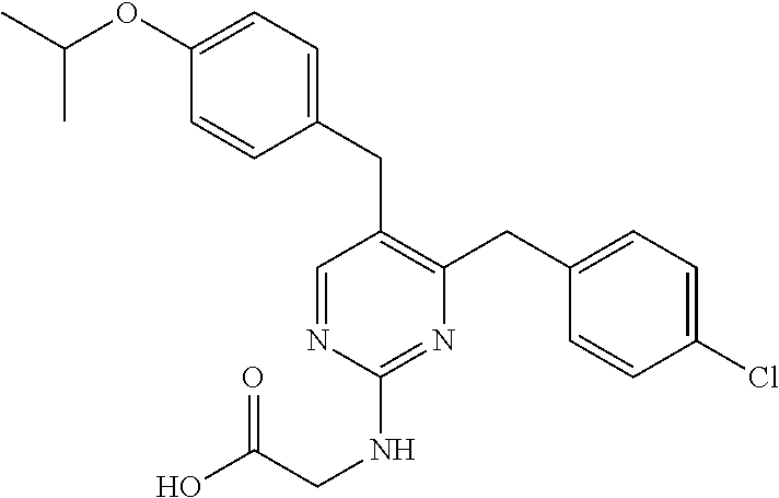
C1(CC2=C(CC3=CC=C(Cl)C=C3)N=C(NCC(O)=O)N=C2)=CC=C(OC(C)C)C=C1
